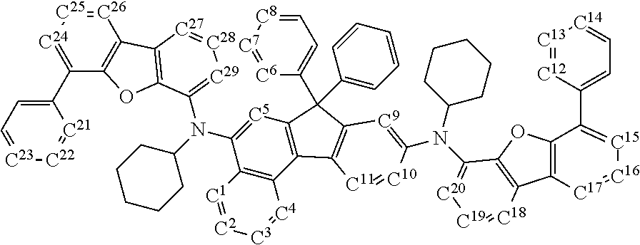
C1(C2=[C24][C25]=[C26]C3=C2OC2=C3[C27]=[C28][C29]=C2N(C2CCCCC2)C2=[C5]C3=C(C4=C2[C1]=[C2][C3]=[C4]4)C2=C(C3(C3=CC=CC=C3)C3=CC=[C8][C7]=[C6]3)[C9]=C(N(C3CCCCC3)C3=[C20][C19]=[C18]C4=C3OC3=C4[C17]=[C16][C15]=C3C3=CC=[C14][C13]=[C12]3)[C10]=[C11]2)=CC=[C23][C22]=[C21]1
